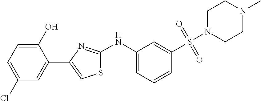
C1(O)=CC=C(Cl)C=C1C1=CSC(NC2=CC=CC(S(N3CCN(C)CC3)(=O)=O)=C2)=N1
